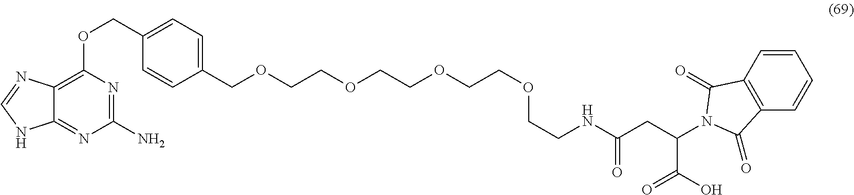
C1(N)=NC(OCC2=CC=C(COCCOCCOCCOCCNC(CC(C(O)=O)N3C(=O)C4=C(C=CC=C4)C3=O)=O)C=C2)=C2C(=N1)NC=N2
